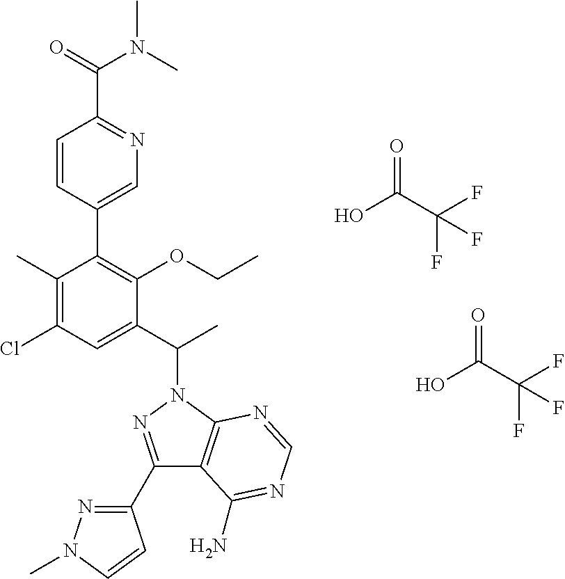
OC(C(F)(F)F)=O.OC(C(F)(F)F)=O.C1(C)=C(Cl)C=C(C(C)N2C3=C(C(C4=NN(C)C=C4)=N2)C(N)=NC=N3)C(OCC)=C1C1=CN=C(C(=O)N(C)C)C=C1
